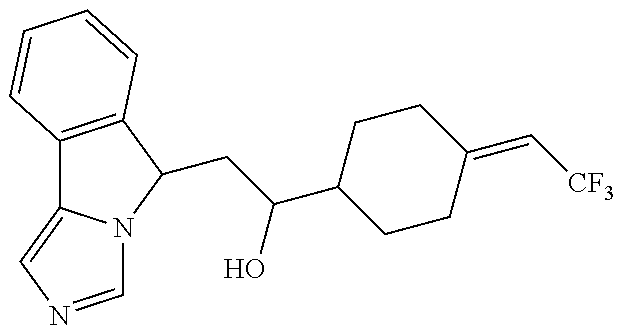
C12=C(C(CC(O)C3CCC(=C[CF3])CC3)N3C1=CN=C3)C=CC=C2
